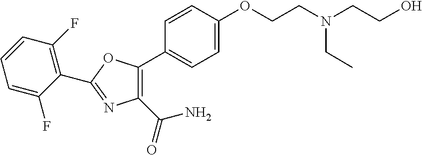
C1=C(OCCN(CCO)CC)C=CC(C2=C(C(=O)N)N=C(C3=C(F)C=CC=C3F)O2)=C1
